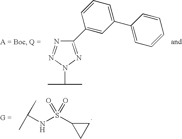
C(NS(C1CC1)(=O)=O)(C)C.N1=NN(C(C)C)N=C1C1=CC(C2=CC=CC=C2)=CC=C1
